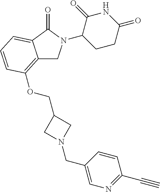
C1(N2CC3=C(OCC4CN(CC5=CN=C(C#C)C=C5)C4)C=CC=C3C2=O)CCC(=O)NC1=O
